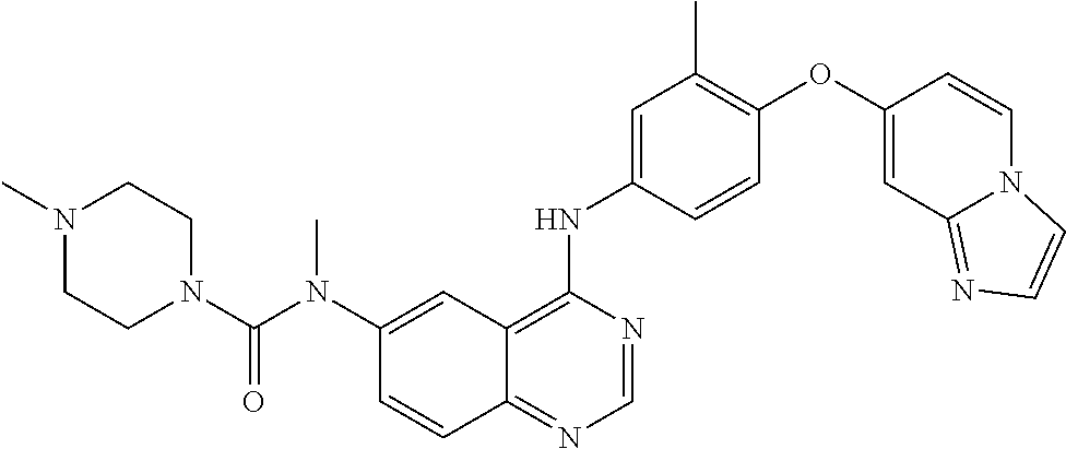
C12=NC=NC(NC3=CC(C)=C(OC4=CC5=NC=CN5C=C4)C=C3)=C1C=C(N(C(N1CCN(C)CC1)=O)C)C=C2
